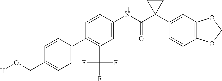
C1(NC(C2(C3=CC4=C(C=C3)OCO4)CC2)=O)=CC(C(F)(F)F)=C(C2=CC=C(CO[H])C=C2)C=C1
